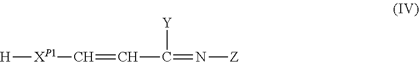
C(=CC([Y])=N[Z])[XP1][H]
